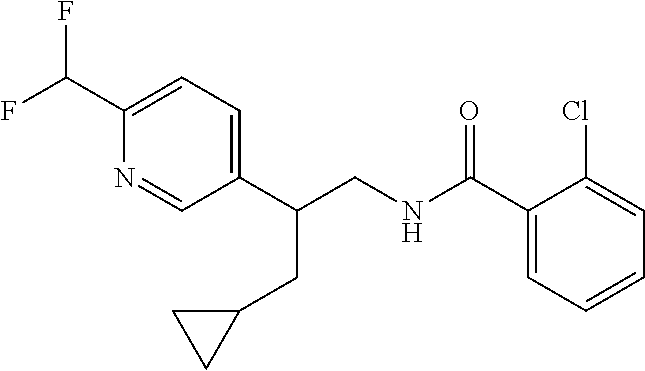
C1(C(CNC(C2=CC=CC=C2Cl)=O)CC2CC2)=CC=C(C(F)F)N=C1
